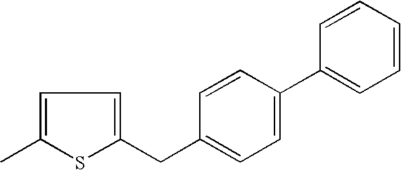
C1=C(C)SC(CC2=CC=C(C3=CC=CC=C3)C=C2)=C1
